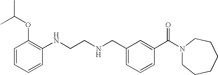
O(C1=C(NCCNCC2=CC=CC(C(N3CCCCCC3)=O)=C2)C=CC=C1)C(C)C
